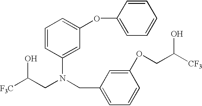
C(CN(CC1=CC=CC(OCC([CF3])O)=C1)C1=CC(OC2=CC=CC=C2)=CC=C1)([F3C])O
